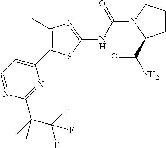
C1=NC(C(C)(C(F)(F)F)C)=NC(C2=C(C)N=C(NC(=O)N3CCCC3C(=O)N)S2)=C1
